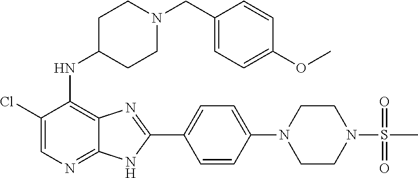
C1(Cl)=CN=C2C(=C1NC1CCN(CC3=CC=C(OC)C=C3)CC1)N=C(C1=CC=C(N3CCN(S(C)(=O)=O)CC3)C=C1)N2
